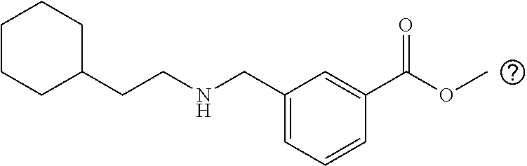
C1C(CCNCC2=CC=CC(C(OC)=O)=C2)CCCC1
